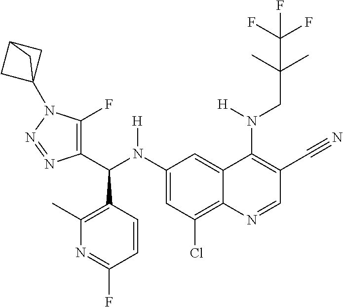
C1(N(C(C2=C(F)N(C34CC(C3)C4)N=N2)C2=C(C)N=C(F)C=C2)[H])=CC(Cl)=C2C(=C1)C(N(CC(C)(C)C(F)(F)F)[H])=C(C#N)C=N2
